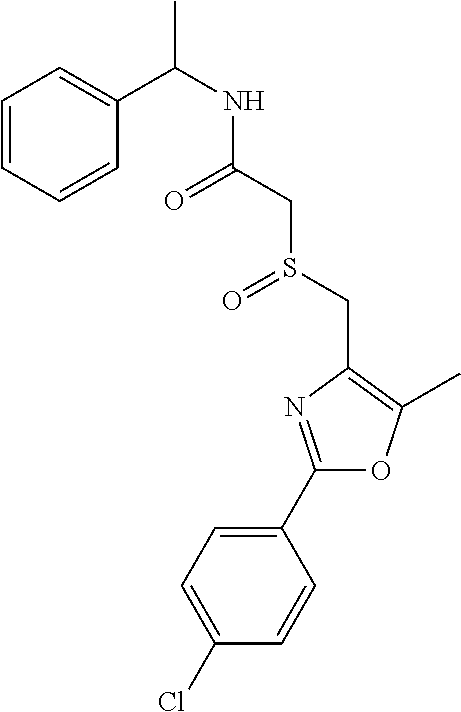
C1(Cl)=CC=C(C2=NC(CS(=O)CC(=O)NC(C3=CC=CC=C3)C)=C(C)O2)C=C1
